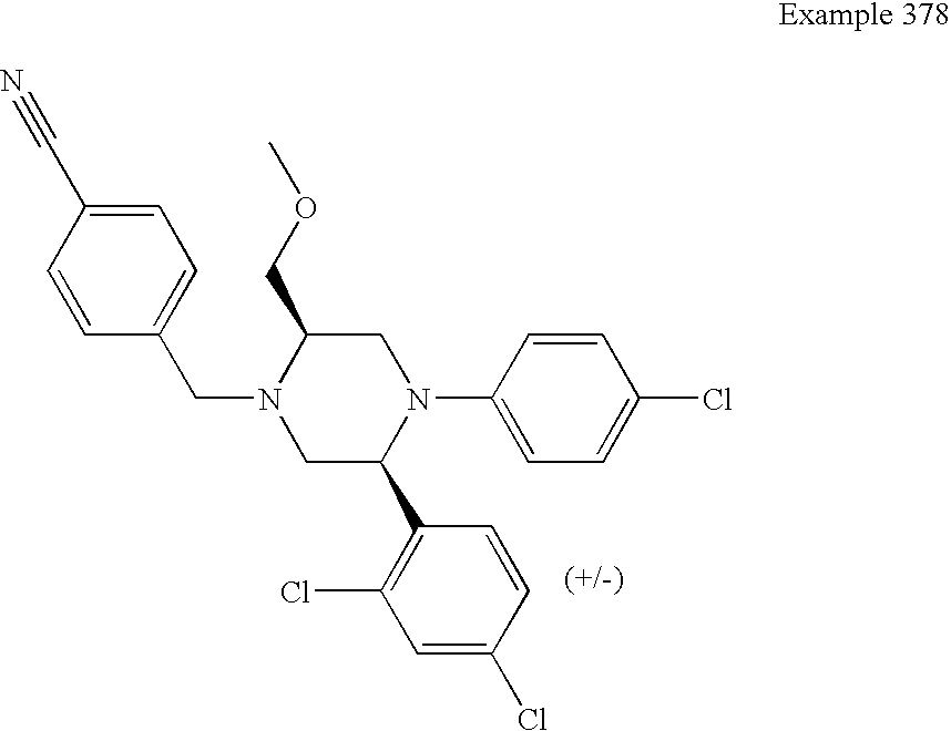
C1=CC(CN2CC(C3=C(Cl)C=C(Cl)C=C3)N(C3=CC=C(Cl)C=C3)CC2COC)=CC=C1C#N
